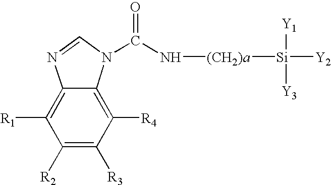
C12=C([R1])C([R2])=C([R3])C([R4])=C1N(C(N[(CH2)a][Si]([Y2])([Y1])[Y3])=O)C=N2
